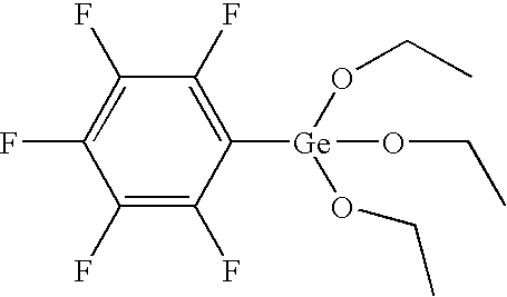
C1([Ge](OCC)(OCC)OCC)=C(F)C(F)=C(F)C(F)=C1F
